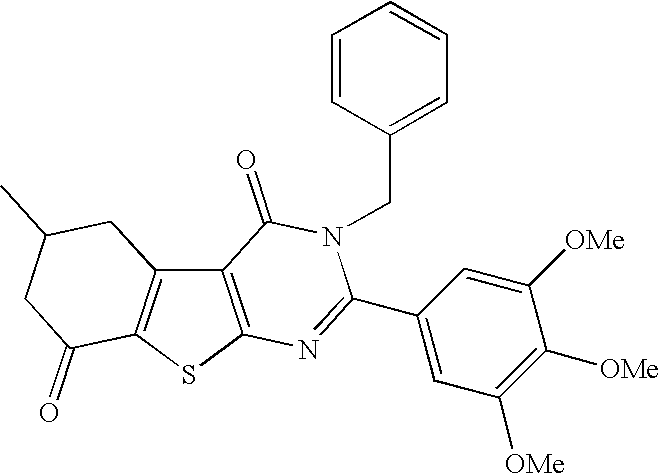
C12=C(SC3=C1CC(C)CC3=O)N=C(C1=CC([OMe])=C([OMe])C([OMe])=C1)N(CC1=CC=CC=C1)C2=O
